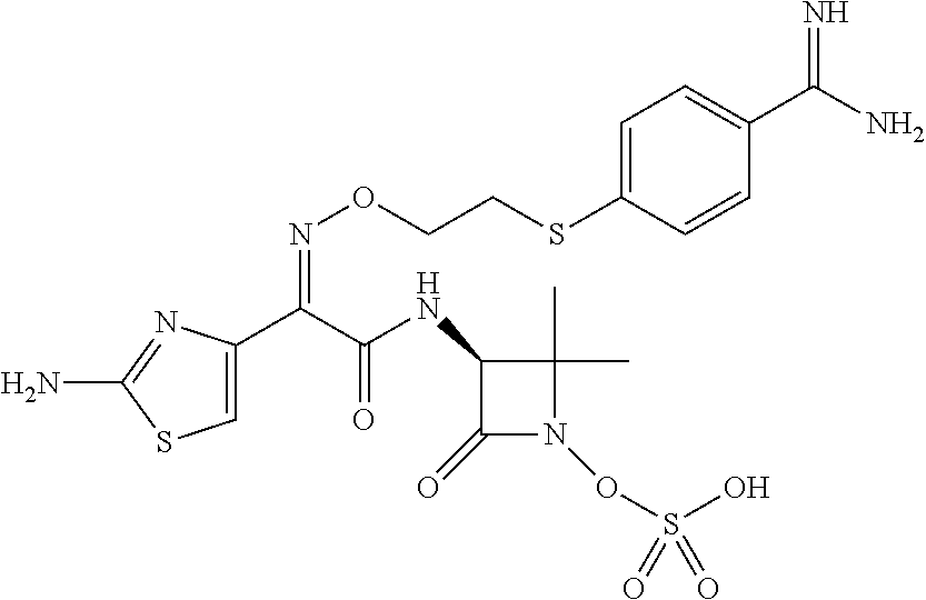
C1=C(C(C(NC2C(=O)N(OS(O)(=O)=O)C2(C)C)=O)=NOCCSC2=CC=C(C(N)=N)C=C2)N=C(N)S1
